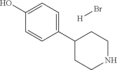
C1(O)=CC=C(C2CCNCC2)C=C1.[H]Br
